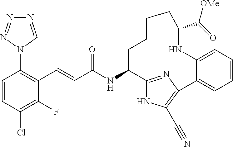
C(C(NC1C2=NC(=C(C#N)N2)C2=CC=CC=C2NC(C(=O)[OMe])CCCC1)=O)=CC1=C(N2C=NN=N2)C=CC(Cl)=C1F
